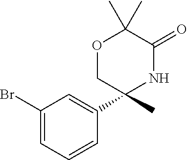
C1(Br)=CC=CC(C2(C)NC(=O)C(C)(C)OC2)=C1
